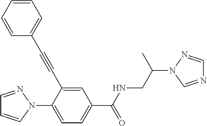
C1=NN(C2=CC=C(C(NCC(N3C=NC=N3)C)=O)C=C2C#CC2=CC=CC=C2)C=C1
